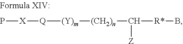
P[X][Q][(Y)m][(CH2)n]C([R*]B)[Z]
